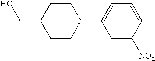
C1CN(C2=CC=CC([NO2])=C2)CCC1CO
